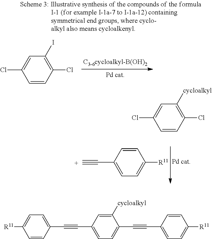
C1(I)=C(Cl)C=CC(Cl)=C1.C1([cycloalkyl])=CC(C#CC2=CC=C([R11])C=C2)=CC=C1C#CC1=CC=C([R11])C=C1.C1([cycloalkyl])=C(Cl)C=CC(Cl)=C1.C1=CC(C#[C+])=CC=C1[R11]
